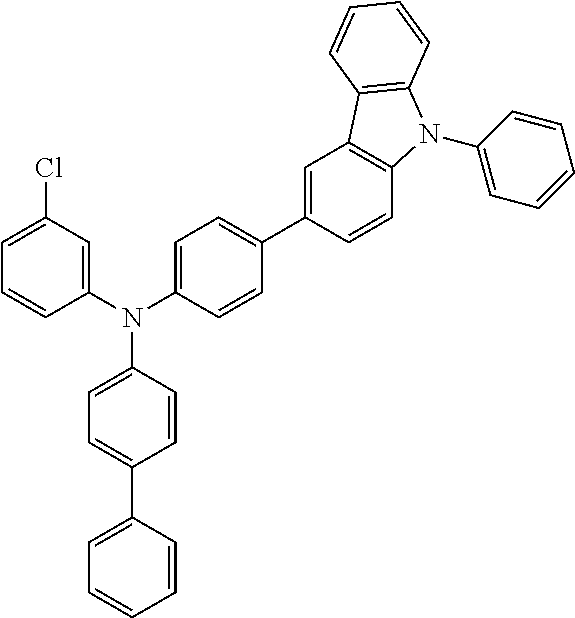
C1(C2=CC3=C(C=C2)N(C2=CC=CC=C2)C2=C3C=CC=C2)=CC=C(N(C2=CC=C(C3=CC=CC=C3)C=C2)C2=CC(Cl)=CC=C2)C=C1
